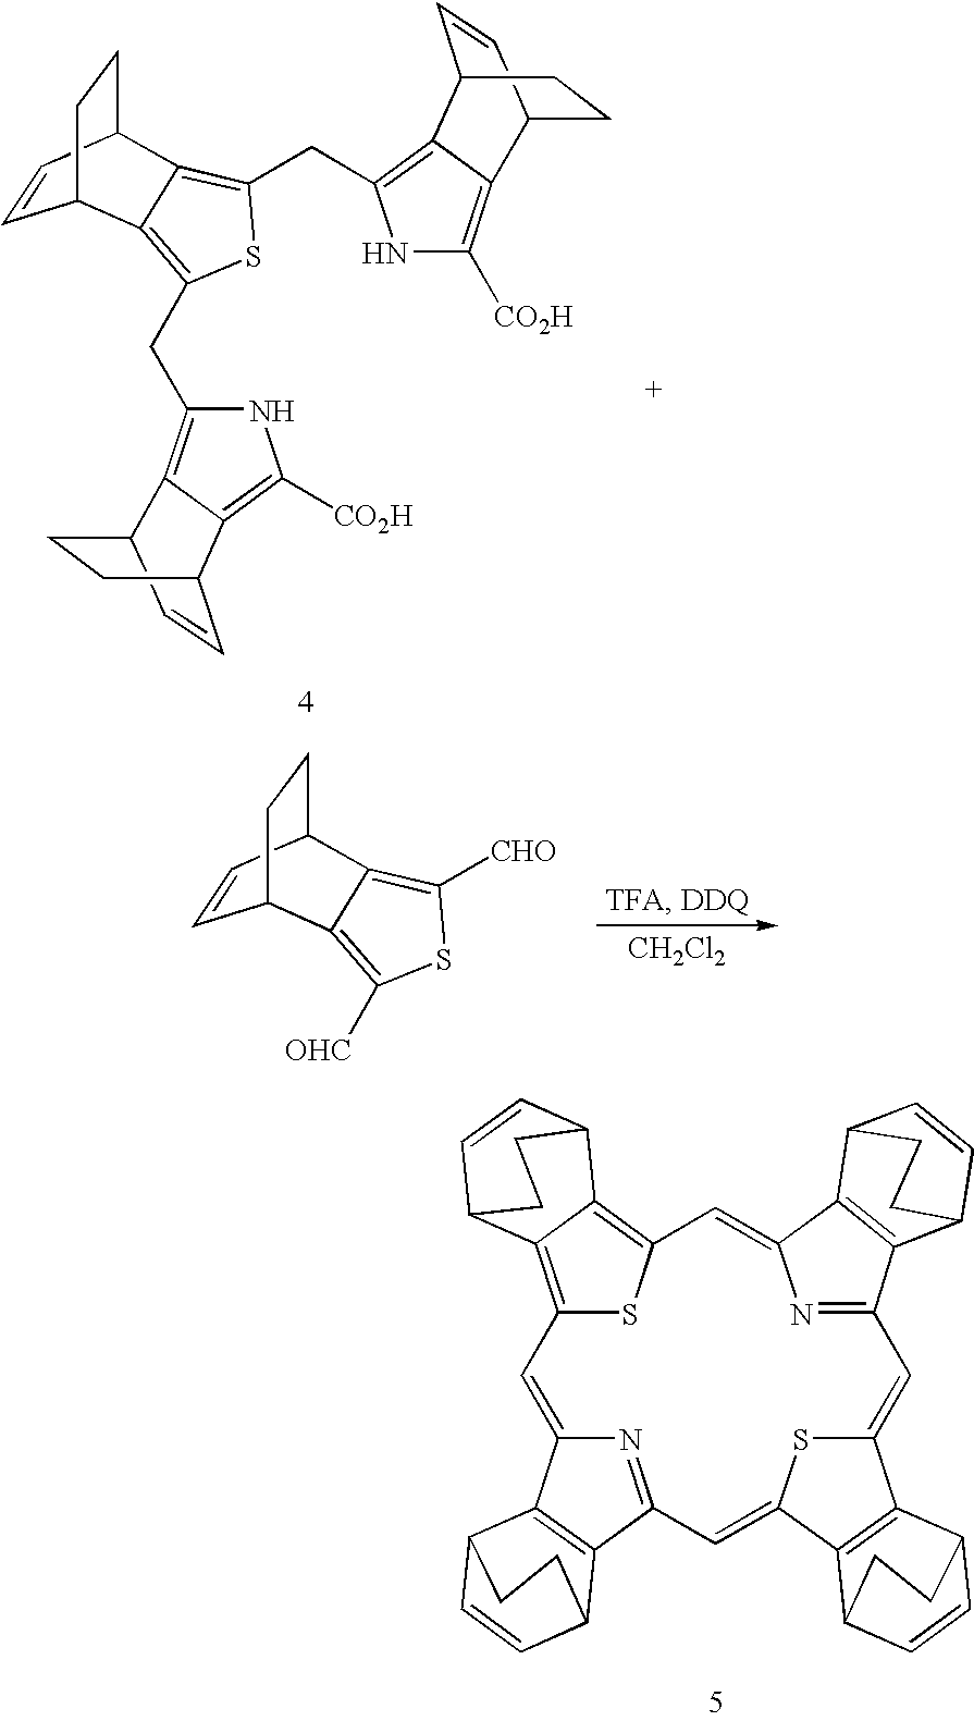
C1=CC2CCC1C1=C(CC3=C4C(=C([CO2H])N3)C3C=CC4CC3)SC(CC3=C4C(=C([CO2H])N3)C3CCC4C=C3)=C21.C1=CC2CCC1C1=C([OHC])SC([CHO])=C21.[CH2Cl2].C12=C3C(=C(S1)C=C1N=C(C=C4SC(=CC5=NC(=C2)C2=C5C5C=CC2CC5)C2=C4C4C=CC2CC4)C2=C1C1C=CC2CC1)C1C=CC3CC1
